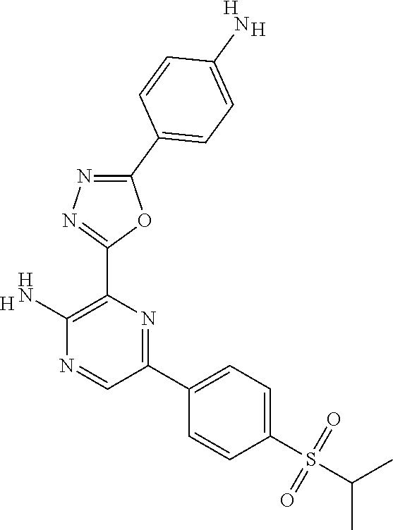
[H].C1(N)=C(C2=NN=C(C3=CC=C(N)C=C3)O2)N=C(C2=CC=C(S(=O)(=O)C(C)C)C=C2)C=N1.[H].[H]
